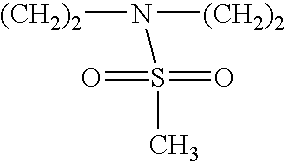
S(C)(N([(CH2)2])[(CH2)2])(=O)=O
